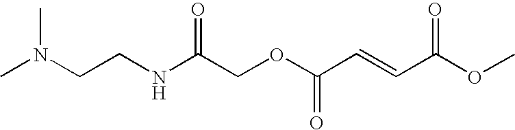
N(C(COC(=O)C=CC(=O)OC)=O)CCN(C)C
